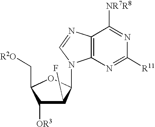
C1([OR3])C(F)C(N2C3=C(N=C2)C([NR7R8])=NC([R11])=N3)OC1C[R2O]
